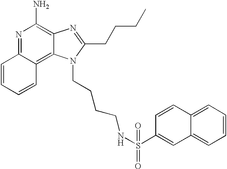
N1=C2C(=C3C(=C1N)N=C(CCCC)N3CCCCNS(C1=CC3=CC=CC=C3C=C1)(=O)=O)C=CC=C2
